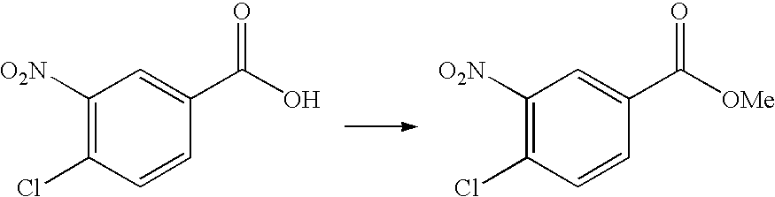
C1([O2N])=C(Cl)C=CC(C(O)=O)=C1.C1([O2N])=C(Cl)C=CC(C([OMe])=O)=C1
